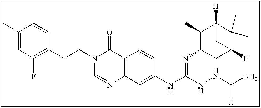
C1(C)=CC(F)=C(CCN2C=NC3=C(C2=O)C=CC(NC(NNC(N)=O)=NC2CC4([H])C(C)(C)C([H])(C2C)C4)=C3)C=C1
